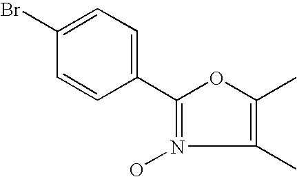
C1(Br)=CC=C(C2=N(O)C(C)=C(C)O2)C=C1
